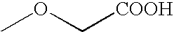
COC[COOH]
